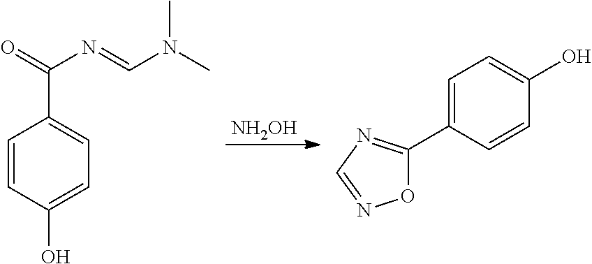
[NH2OH].C1=CC(O)=CC=C1C(=O)N=CN(C)C.C1=C(C2=NC=NO2)C=CC(O)=C1
